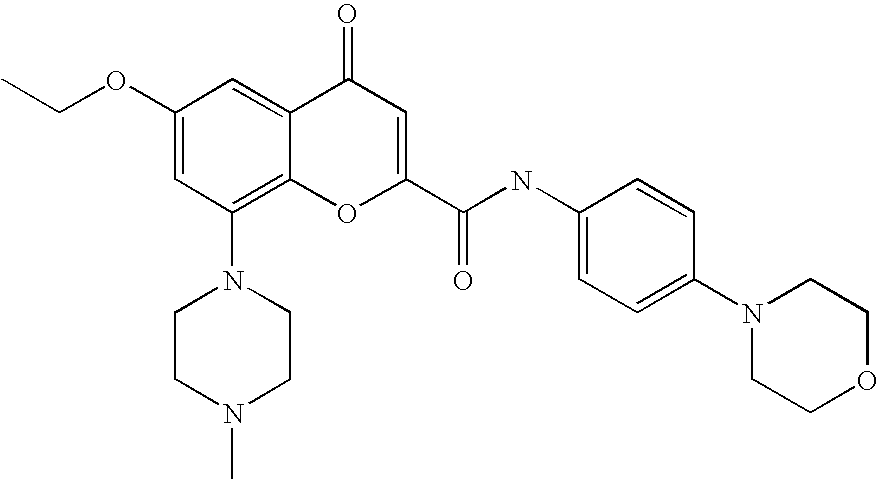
N1(C2=C3C(=CC(OCC)=C2)C(=O)C=C(C(NC2=CC=C(N4CCOCC4)C=C2)=O)O3)CCN(C)CC1
